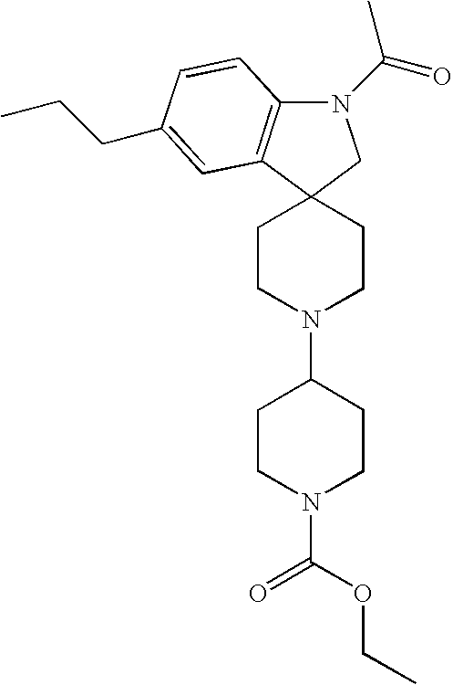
C12(CCN(C3CCN(C(=O)OCC)CC3)CC1)CN(C(=O)C)C1=C2C=C(CCC)C=C1
